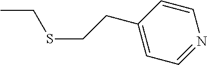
CCSCCC1=CC=NC=C1
